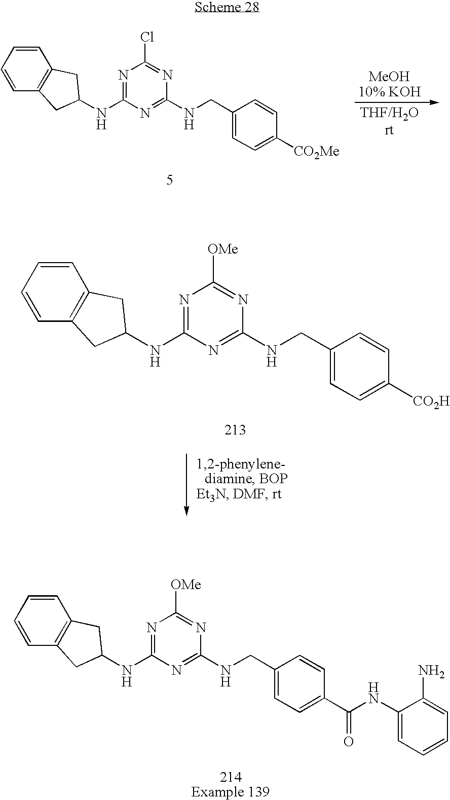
C1=CC=CC2=C1CC(NC1=NC(Cl)=NC(NCC3=CC=C([CO2Me])C=C3)=N1)C2.C1=CC=CC2=C1CC(NC1=NC([OMe])=NC(NCC3=CC=C([CO2H])C=C3)=N1)C2.C1=CC=CC2=C1CC(NC1=NC([OMe])=NC(NCC3=CC=C(C(NC4=CC=CC=C4N)=O)C=C3)=N1)C2
